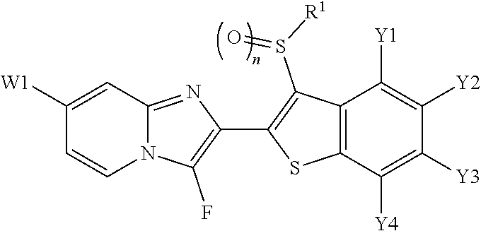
N12C(=NC(C3=C(S(=O)[R1])C4=C(S3)C([Y4])=C([Y3])C([Y2])=C4[Y1])=C1F)C=C([W1])C=C2
